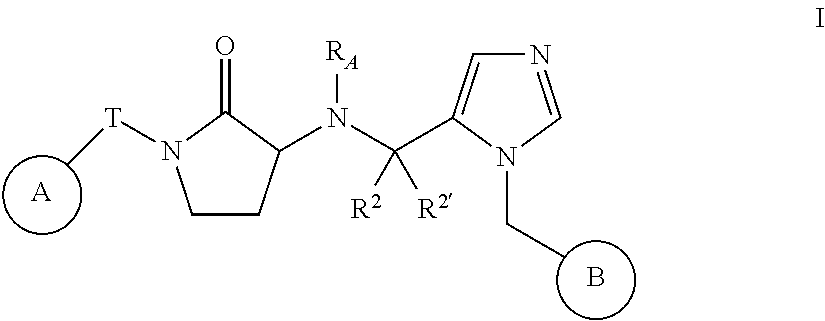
[A].B.C1CC(N(C([R2])([R2])C2=CN=CN2CC)[RA])C(=O)N1[T]C
